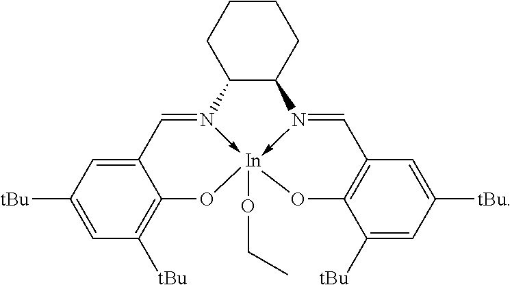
C1CCC2C(C1)N1->[In]3(OCC)(-N2=CC2=CC([tBu])=CC([tBu])=C2O3)OC2=C(C=1)C=C([tBu])C=C2[tBu]
